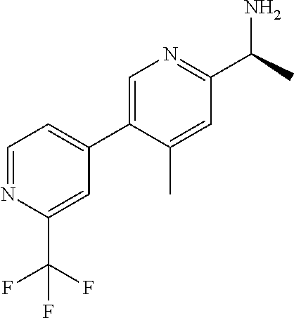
C1=NC(C(F)(F)F)=CC(C2=CN=C(C(N)C)C=C2C)=C1
